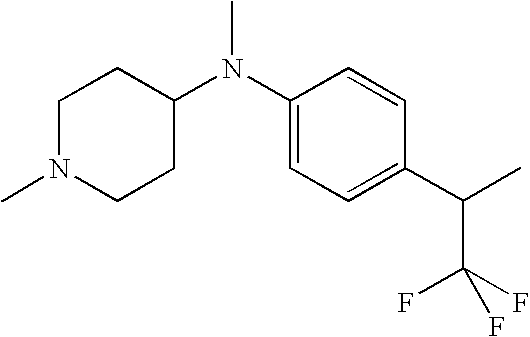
C1(N(C2CCN(C)CC2)C)=CC=C(C(C)C(F)(F)F)C=C1
